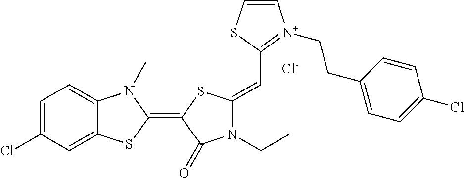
[Cl-].C1=C(Cl)C=C2C(=C1)N(C)C(=C1C(=O)N(CC)C(=CC3=[N+](CCC4=CC=C(Cl)C=C4)C=CS3)S1)S2
